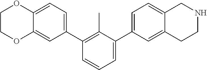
C12=CC(C3=C(C)C(C4=CC=C5C(=C4)CCNC5)=CC=C3)=CC=C1OCCO2
